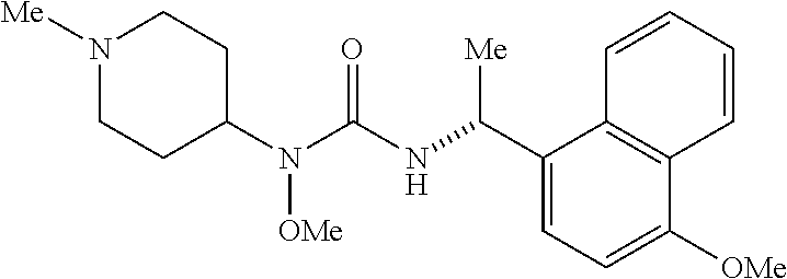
N1([Me])CCC(N(C(=O)NC(C2=CC=C([OMe])C3=C2C=CC=C3)[Me])[OMe])CC1
